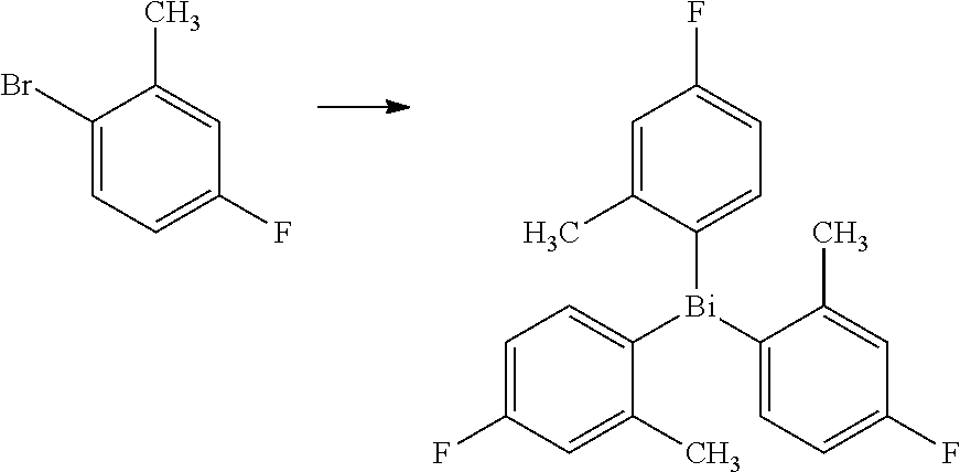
C1(Br)=CC=C(F)C=C1C.C1=C(C)C([Bi](C2=CC=C(F)C=C2C)C2=CC=C(F)C=C2C)=CC=C1F
